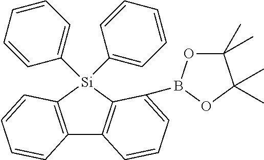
C12=C([Si](C3=CC=CC=C3)(C3=CC=CC=C3)C3=C1C=CC=C3B1OC(C)(C)C(C)(C)O1)C=CC=C2
